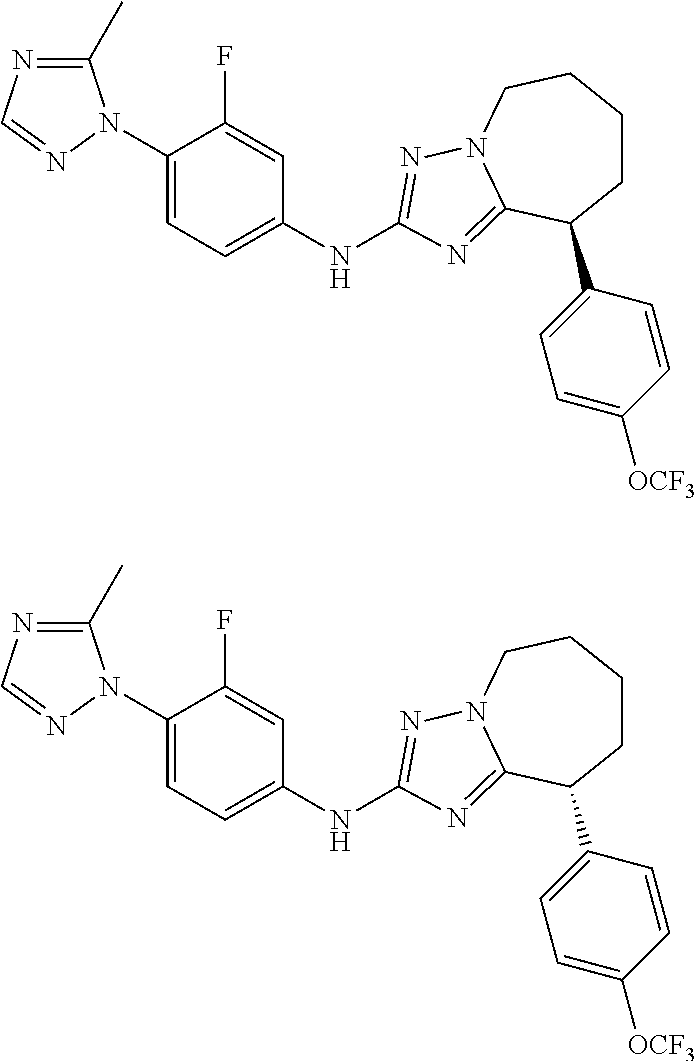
C1(C)=NC=NN1C1=CC=C(NC2=NN3CCCCC(C4=CC=C([OCF3])C=C4)C3=N2)C=C1F.C1(C)=NC=NN1C1=CC=C(NC2=NN3CCCCC(C4=CC=C([OCF3])C=C4)C3=N2)C=C1F
